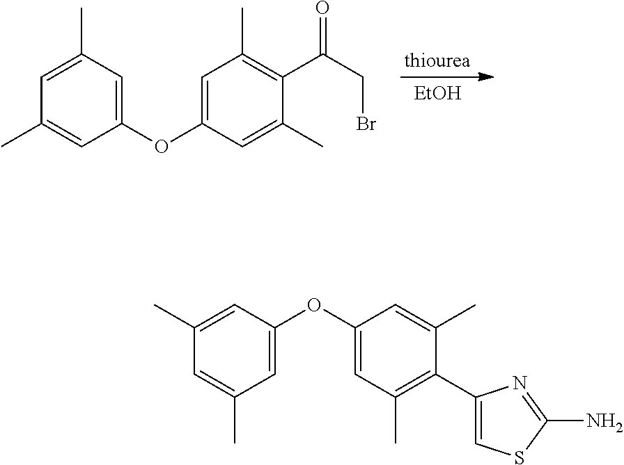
[EtOH].C1(OC2=CC(C)=C(C(CBr)=O)C(C)=C2)=CC(C)=CC(C)=C1.C1=C(OC2=CC(C)=C(C3=CSC(N)=N3)C(C)=C2)C=C(C)C=C1C
